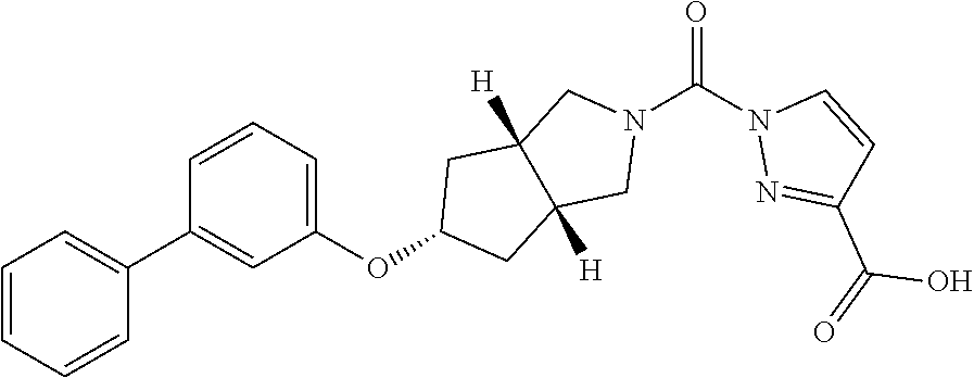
O(C1CC2([H])C([H])(C1)CN(C(N1N=C(C(=O)O)C=C1)=O)C2)C1=CC=CC(C2=CC=CC=C2)=C1
